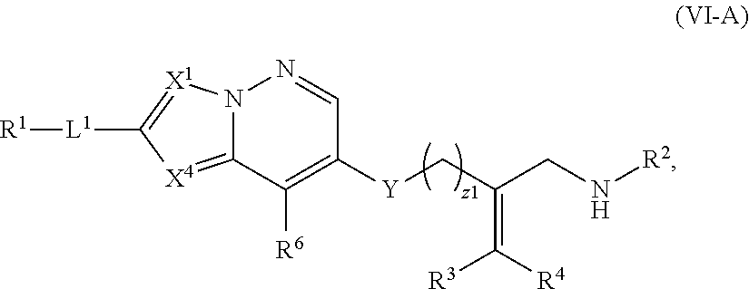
N12C(=[X4]C([L1][R1])=[X1]1)C([R6])=C([Y]CC(CN[R2])=C([R4])[R3])C=N2
